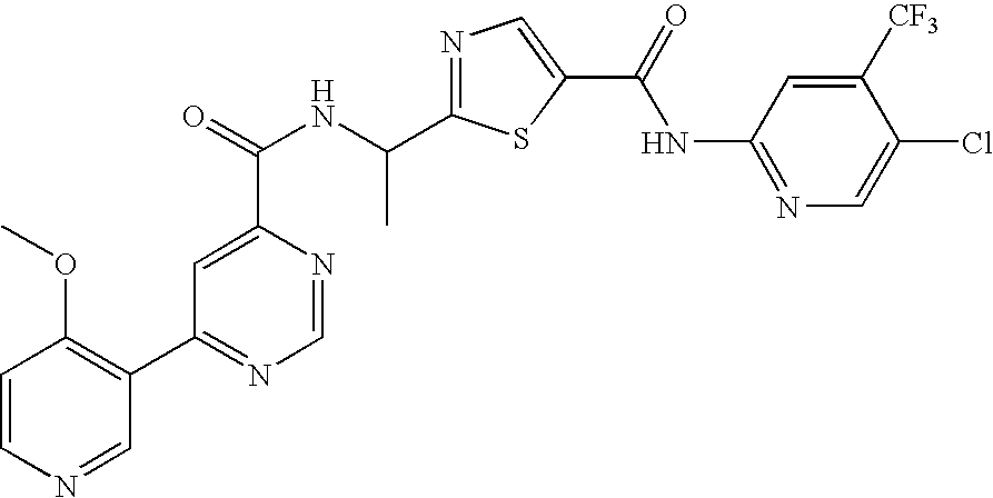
N1=C(C(NC(=O)C2=CC(C3=C(OC)C=CN=C3)=NC=N2)C)SC(C(=O)NC2=NC=C(Cl)C([CF3])=C2)=C1
